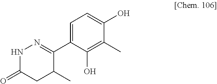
C1=C(C2=NNC(=O)CC2C)C(O)=C(C)C(O)=C1
